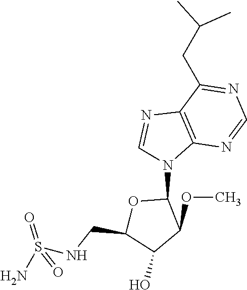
CC(C)CC1=NC=NC2=C1N=CN2C1OC(CNS(N)(=O)=O)C(O)C1OC
